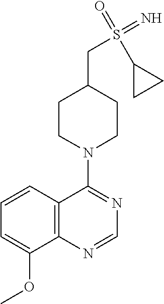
C12=C(N=CN=C1N1CCC(CS(=N)(=O)C3CC3)CC1)C(OC)=CC=C2
